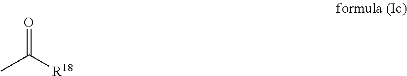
CC([R18])=O
